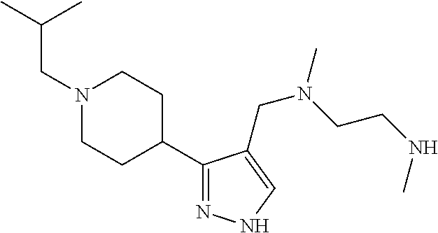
C(C)(C)CN1CCC(C2=NNC=C2CN(CCNC)C)CC1
